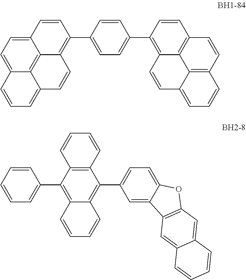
C12=C(C3=CC=C(C4=C5C=CC6=CC=CC7=C6C5=C(C=C7)C=C4)C=C3)C=CC3=CC=C4C=CC=C(C4=C13)C=C2.C1=C2C(=CC=C1C1=C3C=CC=CC3=C(C3=CC=CC=C3)C3=C1C=CC=C3)OC1=C2C=C2C(=C1)C=CC=C2
